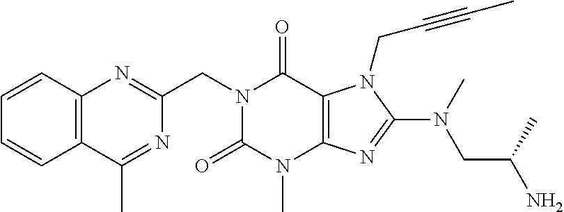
C12=C(N=C(CN3C(=O)N(C)C4=C(C3=O)N(CC#CC)C(N(CC(C)N)C)=N4)N=C1C)C=CC=C2
